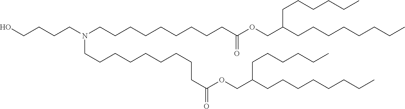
C(CCN(CCCCCCCCCC(OCC(CCCCCCCC)CCCCCC)=O)CCCCCCCCCC(=O)OCC(CCCCCCCC)CCCCCC)CO
